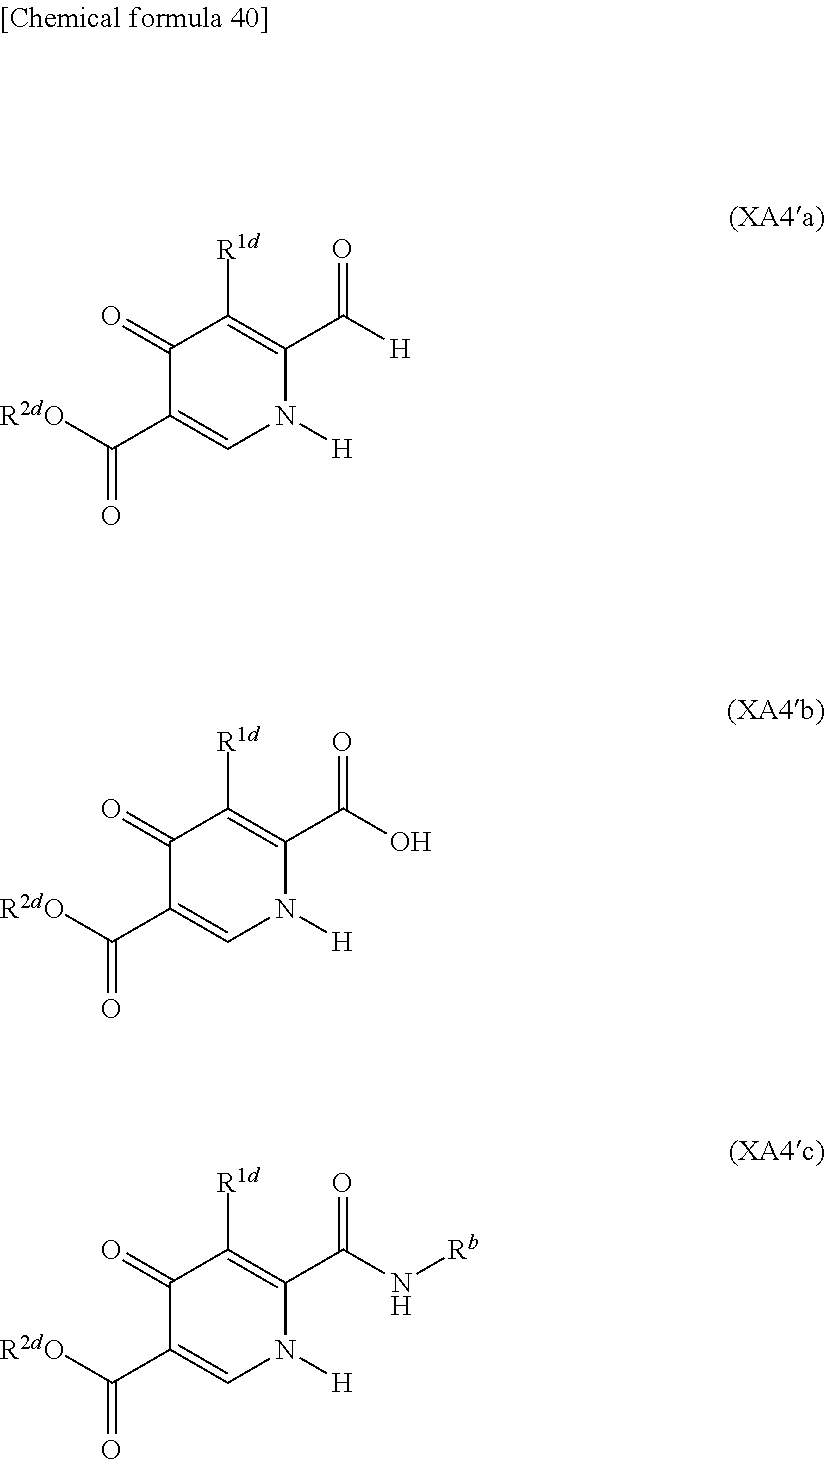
C1(=O)C(C(=O)[R2dO])=CN([H])C(C([H])=O)=C1[R1d].C1(=O)C(C(=O)[R2dO])=CN([H])C(C(O)=O)=C1[R1d].C1(=O)C(C(=O)[R2dO])=CN([H])C(C(N[Rb])=O)=C1[R1d]
